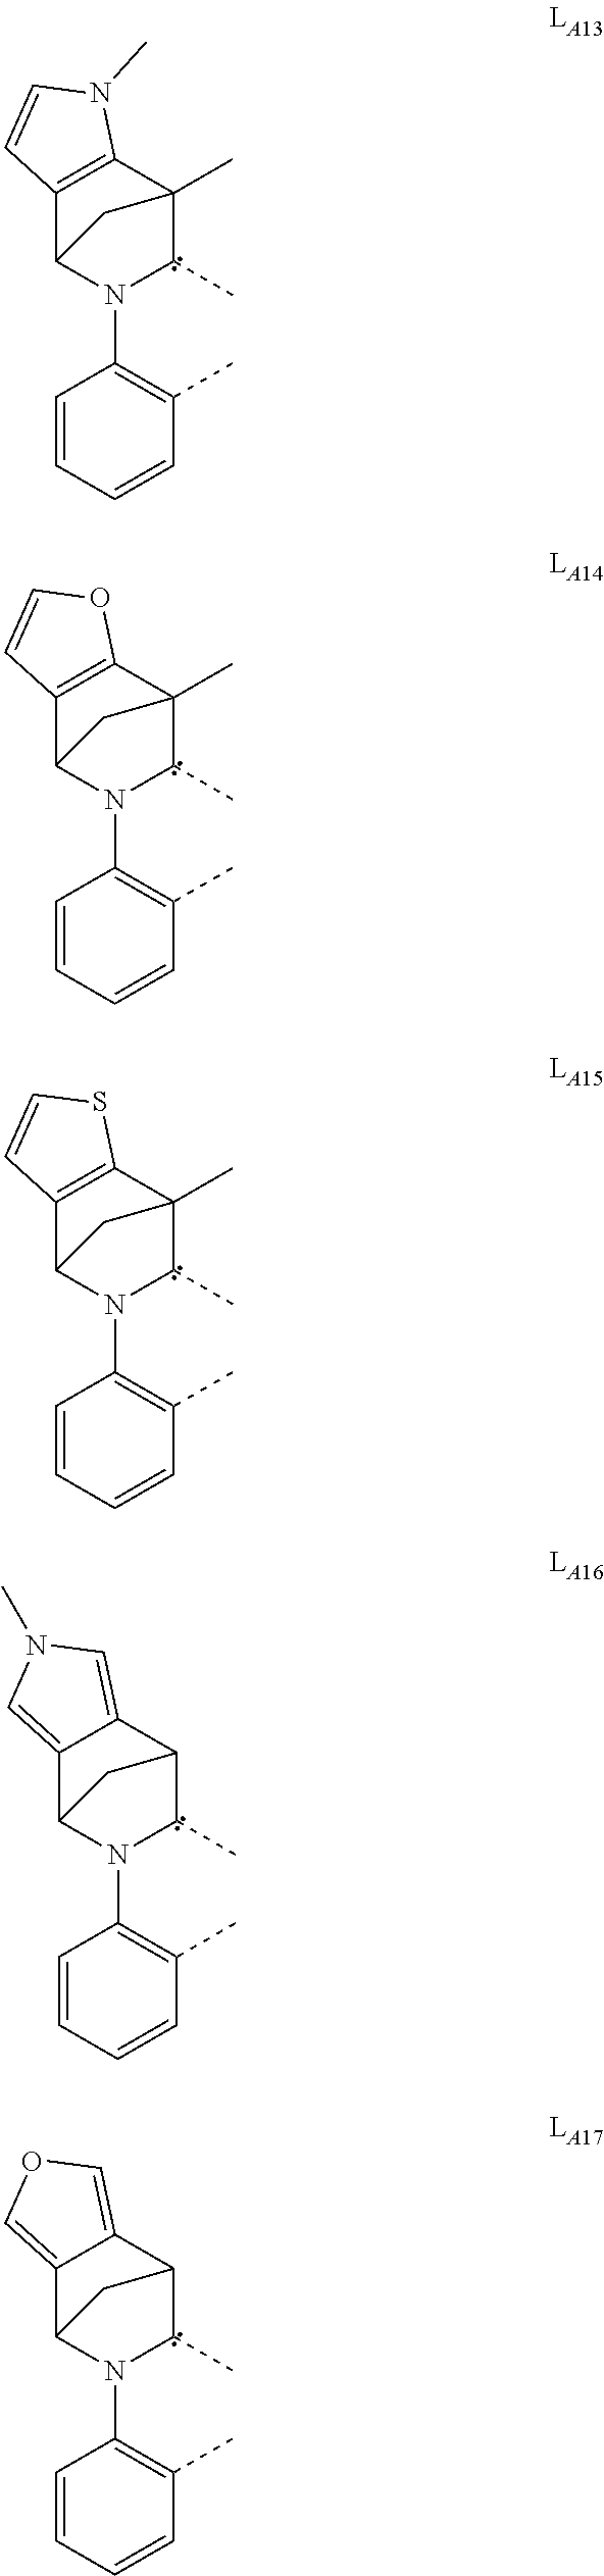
C12=C(C3(C)C(C)N(C4=C(C)C=CC=C4)C1C3)N(C)C=C2.C12=C(C3(C)C(C)N(C4=C(C)C=CC=C4)C1C3)OC=C2.C12=C(C3(C)C(C)N(C4=C(C)C=CC=C4)C1C3)SC=C2.C12=CN(C)C=C1C1C(C)N(C3=C(C)C=CC=C3)C2C1.C12=COC=C1C1C(C)N(C3=C(C)C=CC=C3)C2C1
